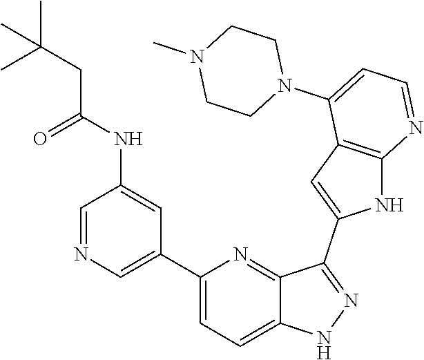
C1(C2=CN=CC(NC(CC(C)(C)C)=O)=C2)=CC=C2C(=N1)C(C1=CC3=C(N1)N=CC=C3N1CCN(C)CC1)=NN2
